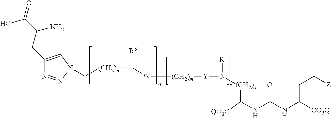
C1(CC(C(=O)O)N)=CN(C[(CH2)n]C([R3])[W][(CH2)m][Y]N([(CH2)a]C(NC(NC([CO2Q])CC[Z])=O)[QO2C])[R])N=N1
